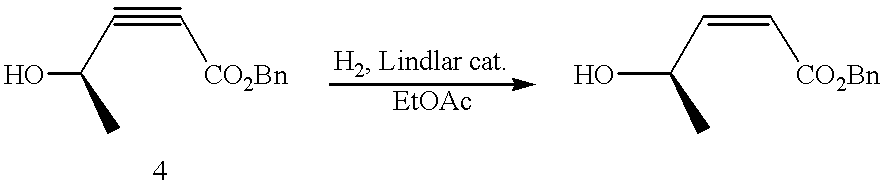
C(C)(C#C[CO2Bn])O.C(C)(C=C[CO2Bn])O
